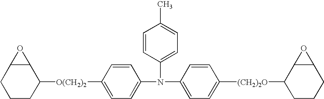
C1CCC([O(CH2)2]C2=CC=C(N(C3=CC=C([(CH2)2O]C4CCCC5C4O5)C=C3)C3=CC=C(C)C=C3)C=C2)C2C1O2
